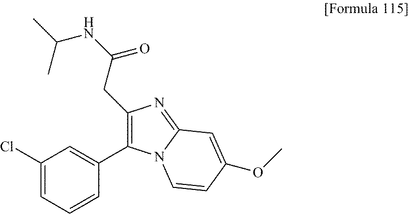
C1(C2=CC(Cl)=CC=C2)=C(CC(NC(C)C)=O)N=C2N1C=CC(OC)=C2
